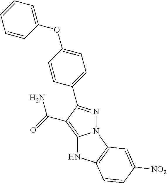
C12=C(C(=O)N)C(C3=CC=C(OC4=CC=CC=C4)C=C3)=NN1C1=C(N2)C=CC([NO2])=C1
